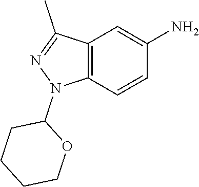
N1(C2CCCCO2)N=C(C)C2=C1C=CC(N)=C2
